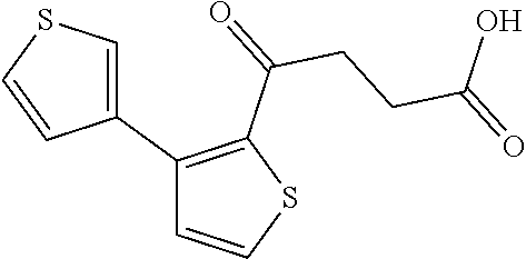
C1(C2=CSC=C2)=C(C(=O)CCC(=O)O)SC=C1
